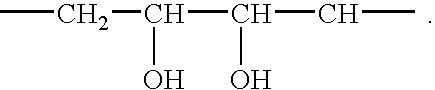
CCC(O)C(CC)O
